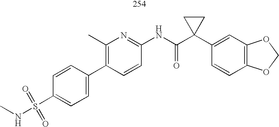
C1=CC(C2=C(C)N=C(NC(C3(C4=CC5=C(C=C4)OCO5)CC3)=O)C=C2)=CC=C1S(NC)(=O)=O
